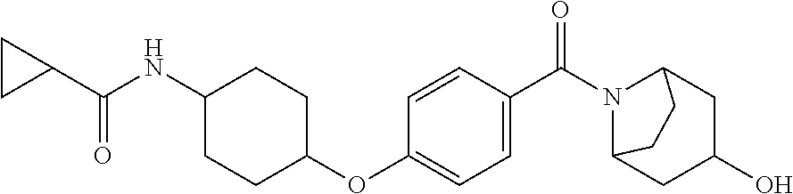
C1=C(C(=O)N2C3CC(O)CC2CC3)C=CC(OC2CCC(NC(=O)C3CC3)CC2)=C1
